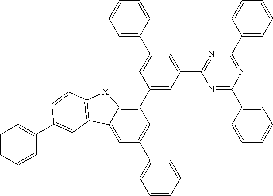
C1(C2=CC(C3=NC(C4=CC=CC=C4)=NC(C4=CC=CC=C4)=N3)=CC(C3=CC=CC=C3)=C2)=C2C(=CC(C3=CC=CC=C3)=C1)C1=C([X]2)C=CC(C2=CC=CC=C2)=C1
